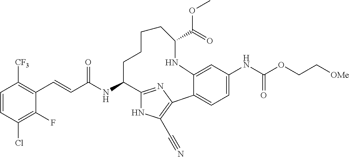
C(C(NC1C2=NC(=C(C#N)N2)C2=CC=C(NC(OCC[OMe])=O)C=C2NC(C(OC)=O)CCCC1)=O)=CC1=C([CF3])C=CC(Cl)=C1F
